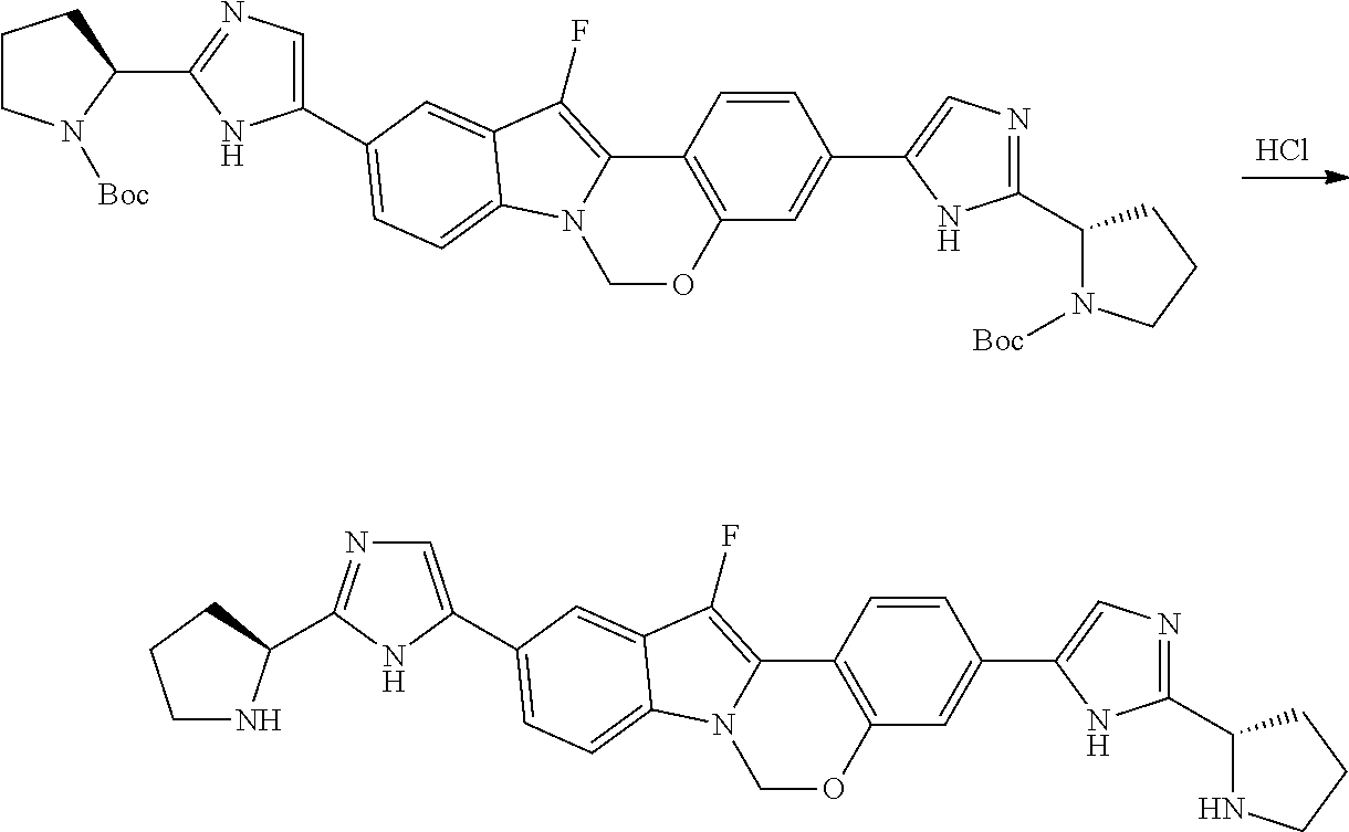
Cl.C12=C(C=C(C3=CN=C(C4CCCN4[Boc])N3)C=C1)OCN1C2=C(F)C2=CC(C3=CN=C(C4CCCN4[Boc])N3)=CC=C12.C12=C(C=C(C3=CN=C(C4CCCN4)N3)C=C1)OCN1C2=C(F)C2=CC(C3=CN=C(C4NCCC4)N3)=CC=C12
